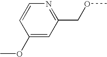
C1=CC(OC)=CC(COC)=N1
